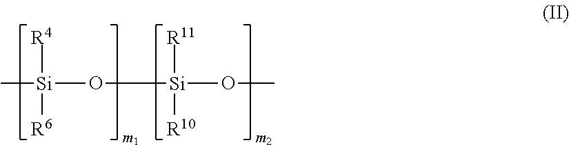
[Si](O[Si](OC)([R10])[R11])([R6])([R4])C
